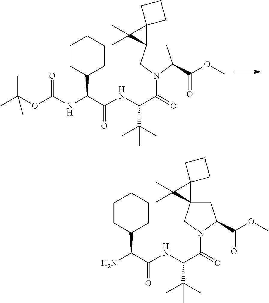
C1C(C(OC)=O)N(C(=O)C(NC(C(NC(OC(C)(C)C)=O)C2CCCCC2)=O)C(C)(C)C)CC12C1(C2(C)C)CCC1.C1C(C(OC)=O)N(C(=O)C(NC(C(N)C2CCCCC2)=O)C(C)(C)C)CC12C1(C2(C)C)CCC1
